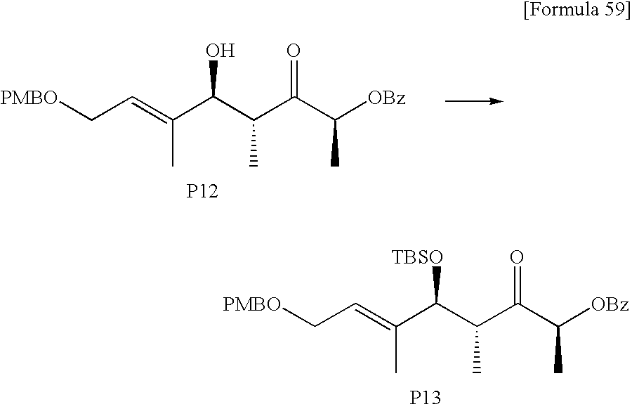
C(=C(C(C(C(C([OBz])C)=O)C)O)C)C[PMBO].[P12].C(=C(C(C(C(C([OBz])C)=O)C)[TBSO])C)C[PMBO].[P13]
